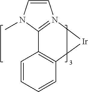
C1=CN(C)C2=N1[Ir]C1=C2C=CC=C1
